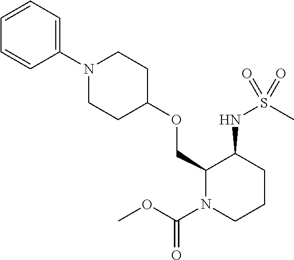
C1(OCC2N(C(=O)OC)CCCC2NS(=O)(C)=O)CCN(C2=CC=CC=C2)CC1
